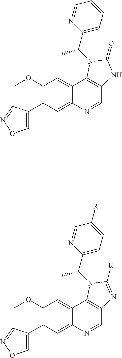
C1(OC)=C(C2=CON=C2)C=C2C(=C1)C1=C(C=N2)NC(=O)N1C(C)C1=CC=CC=N1.C1(OC)=C(C2=CON=C2)C=C2C(=C1)C1=C(C=N2)N=C([R])N1C(C)C1=CC=C([R])C=N1
